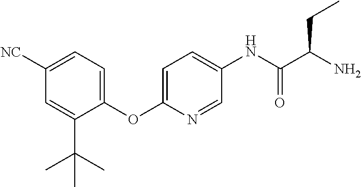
C1(OC2=CC=C(NC(C(N)CC)=O)C=N2)=CC=C([NC])C=C1C(C)(C)C
